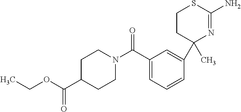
C1CC(C2=CC(C(=O)N3CCC(C(=O)OCC)CC3)=CC=C2)(C)N=C(N)S1
